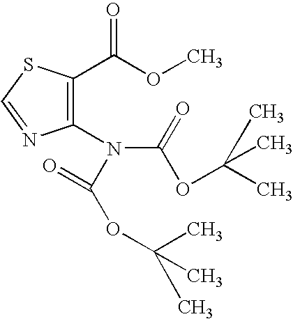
C1(N(C(OC(C)(C)C)=O)C(OC(C)(C)C)=O)=C(C(OC)=O)SC=N1
